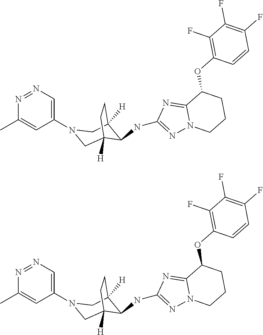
N1(C2=CN=NC(C)=C2)CC2([H])C(NC3=NN4C(=N3)C(OC3=C(F)C(F)=C(F)C=C3)CCC4)C([H])(C1)CC2.N1(C2=CN=NC(C)=C2)CC2([H])C(NC3=NN4C(=N3)C(OC3=C(F)C(F)=C(F)C=C3)CCC4)C([H])(C1)CC2
